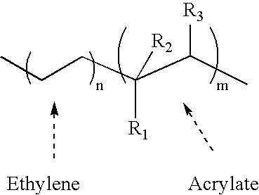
C(CC(C(C)[R3])([R1])[R2])C
